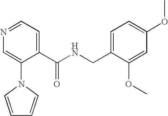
C1=C(C(NCC2=CC=C(OC)C=C2OC)=O)C(N2C=CC=C2)=CN=C1
